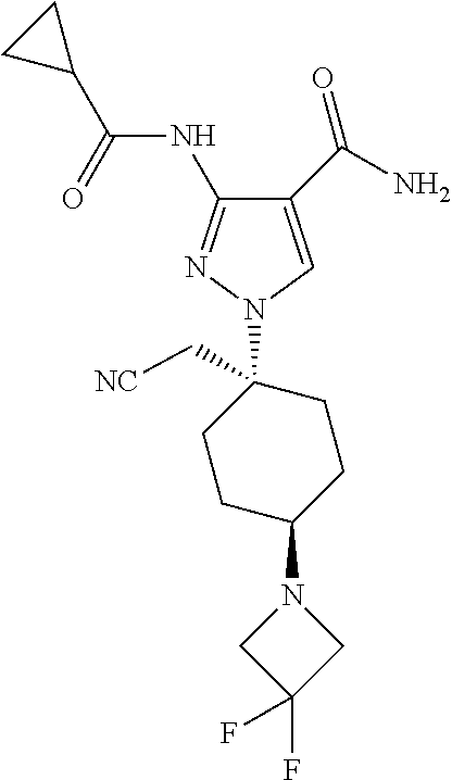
C1(C(=O)N)=CN(C2(C[NC])CCC(N3CC(F)(F)C3)CC2)N=C1NC(C1CC1)=O
